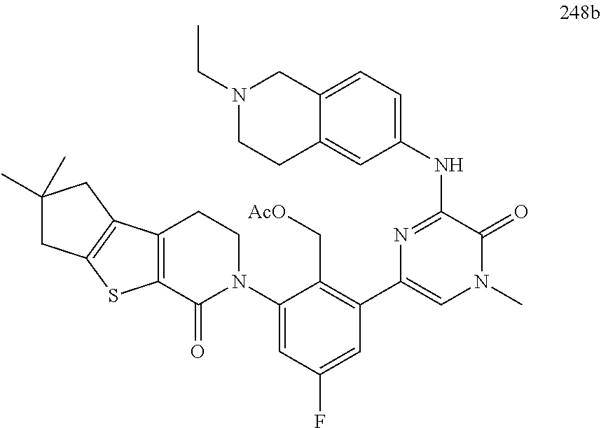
N1=C(NC2=CC=C3C(=C2)CCN(CC)C3)C(=O)N(C)C=C1C1=C(C[AcO])C(N2CCC3=C(C2=O)SC2=C3CC(C)(C)C2)=CC(F)=C1
